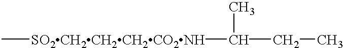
C[SO2CH2CH2CH2CO2NH]C(C)CC
